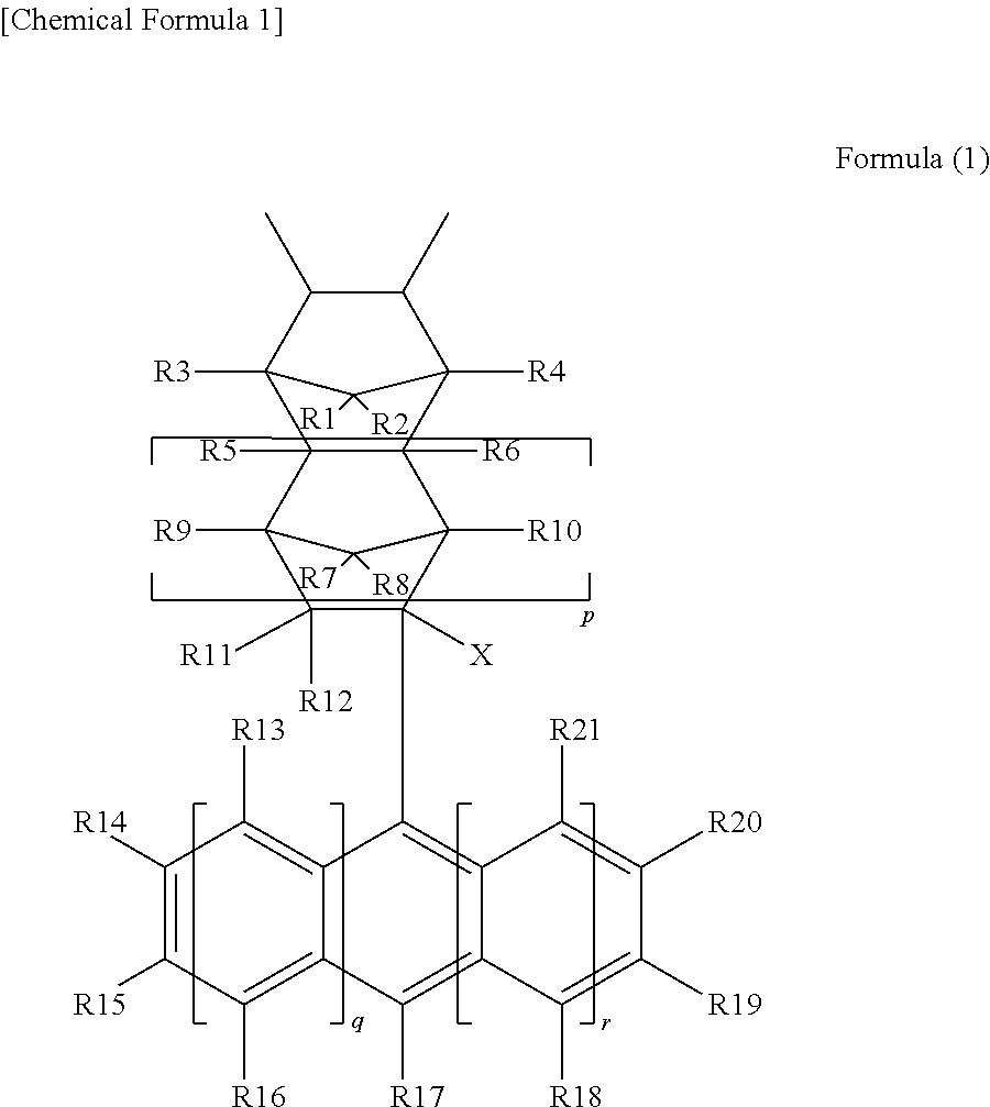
C1(C)C(C)C2([R3])C3([R5])C([R6])(C1([R4])C2([R2])[R1])C1([R10])C(C2=C4C(=C([R17])C5=C([R16])C([R15])=C([R14])C([R13])=C25)C([R18])=C([R19])C([R20])=C4[R21])([X])C([R12])([R11])C3([R9])C1([R8])[R7]
